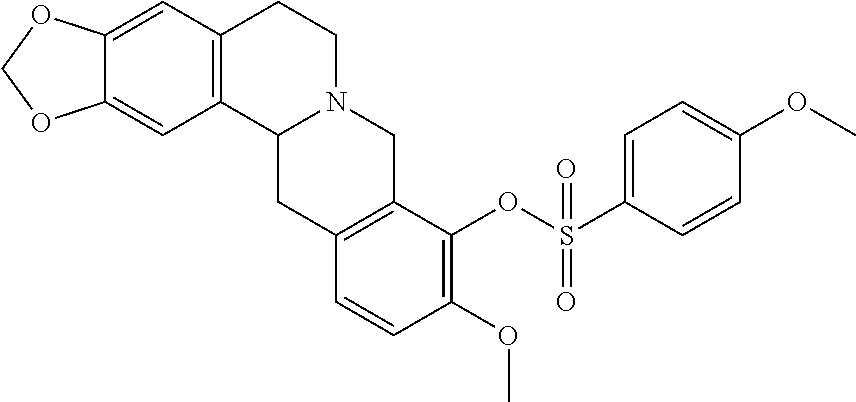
C12=CC3=C(C=C1OCO2)CCN1C3CC2=C(C1)C(OS(C1=CC=C(OC)C=C1)(=O)=O)=C(OC)C=C2
